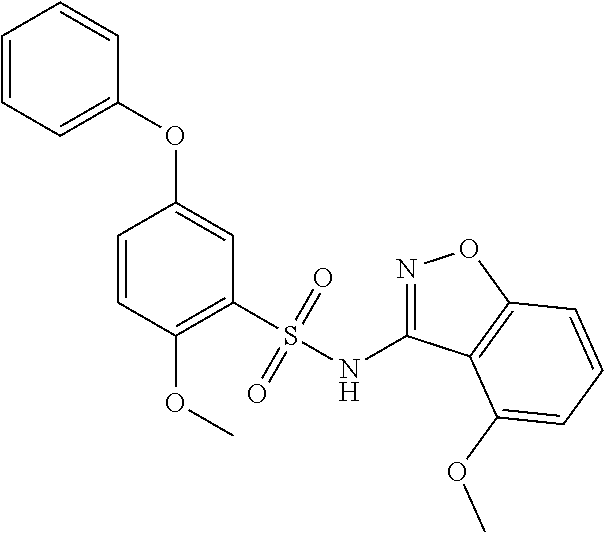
N(S(C1=C(OC)C=CC(OC2=CC=CC=C2)=C1)(=O)=O)C1=NOC2=C1C(OC)=CC=C2
